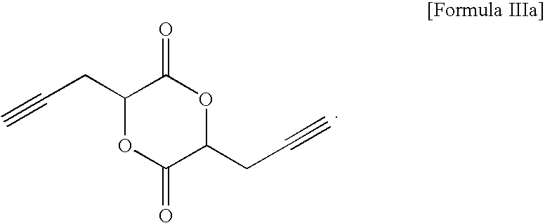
C1(CC#C)OC(=O)C(CC#C)OC1=O
